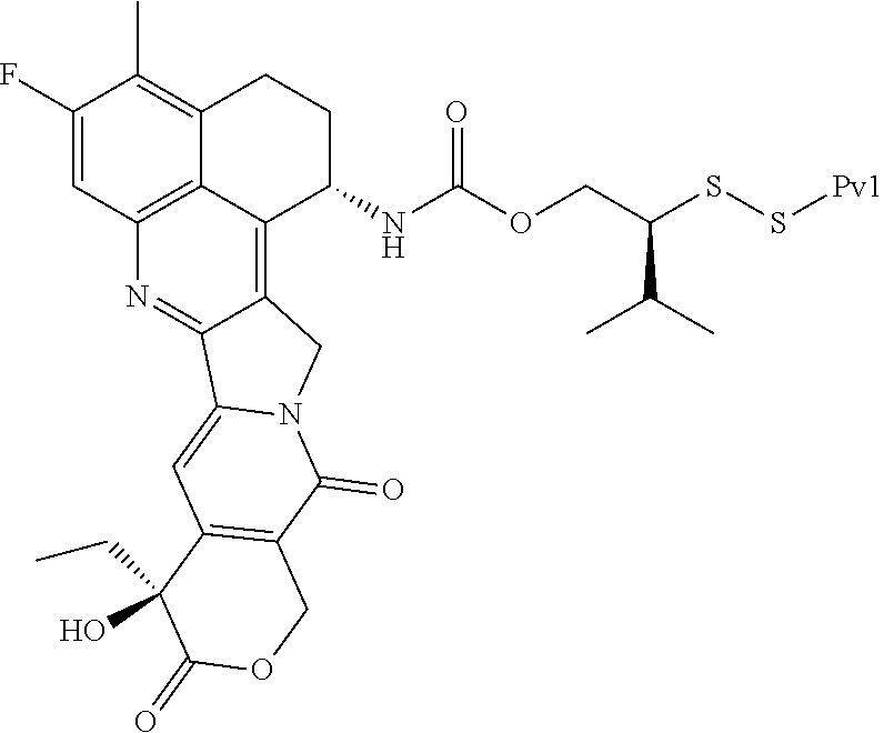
C1(F)=CC2=C3C(=C1C)CCC(NC(OCC(SS[Pv1])C(C)C)=O)C3=C1C(=N2)C2=CC3=C(C(=O)N2C1)COC(=O)C3(CC)O
